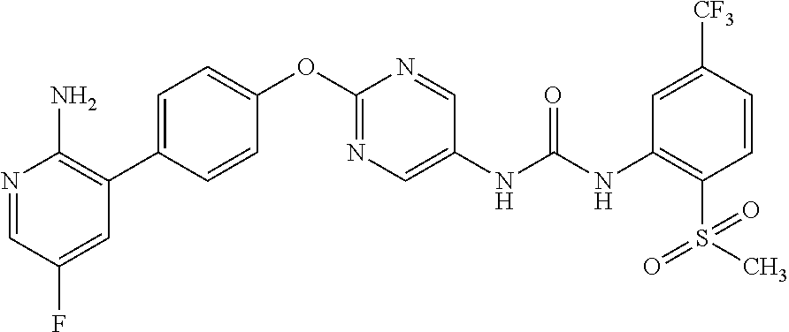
C1=CC(C2=C(N)N=CC(F)=C2)=CC=C1OC1=NC=C(NC(NC2=C(S(=O)(=O)C)C=CC([CF3])=C2)=O)C=N1
